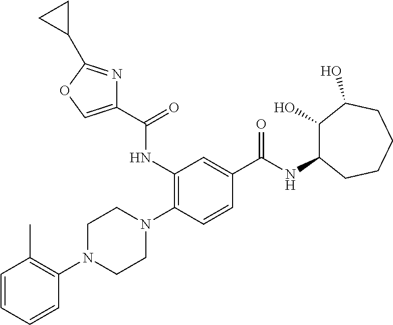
C1=CC=CC(N2CCN(C3=C(NC(C4=COC(C5CC5)=N4)=O)C=C(C(NC4C(O)C(O)CCCC4)=O)C=C3)CC2)=C1C
